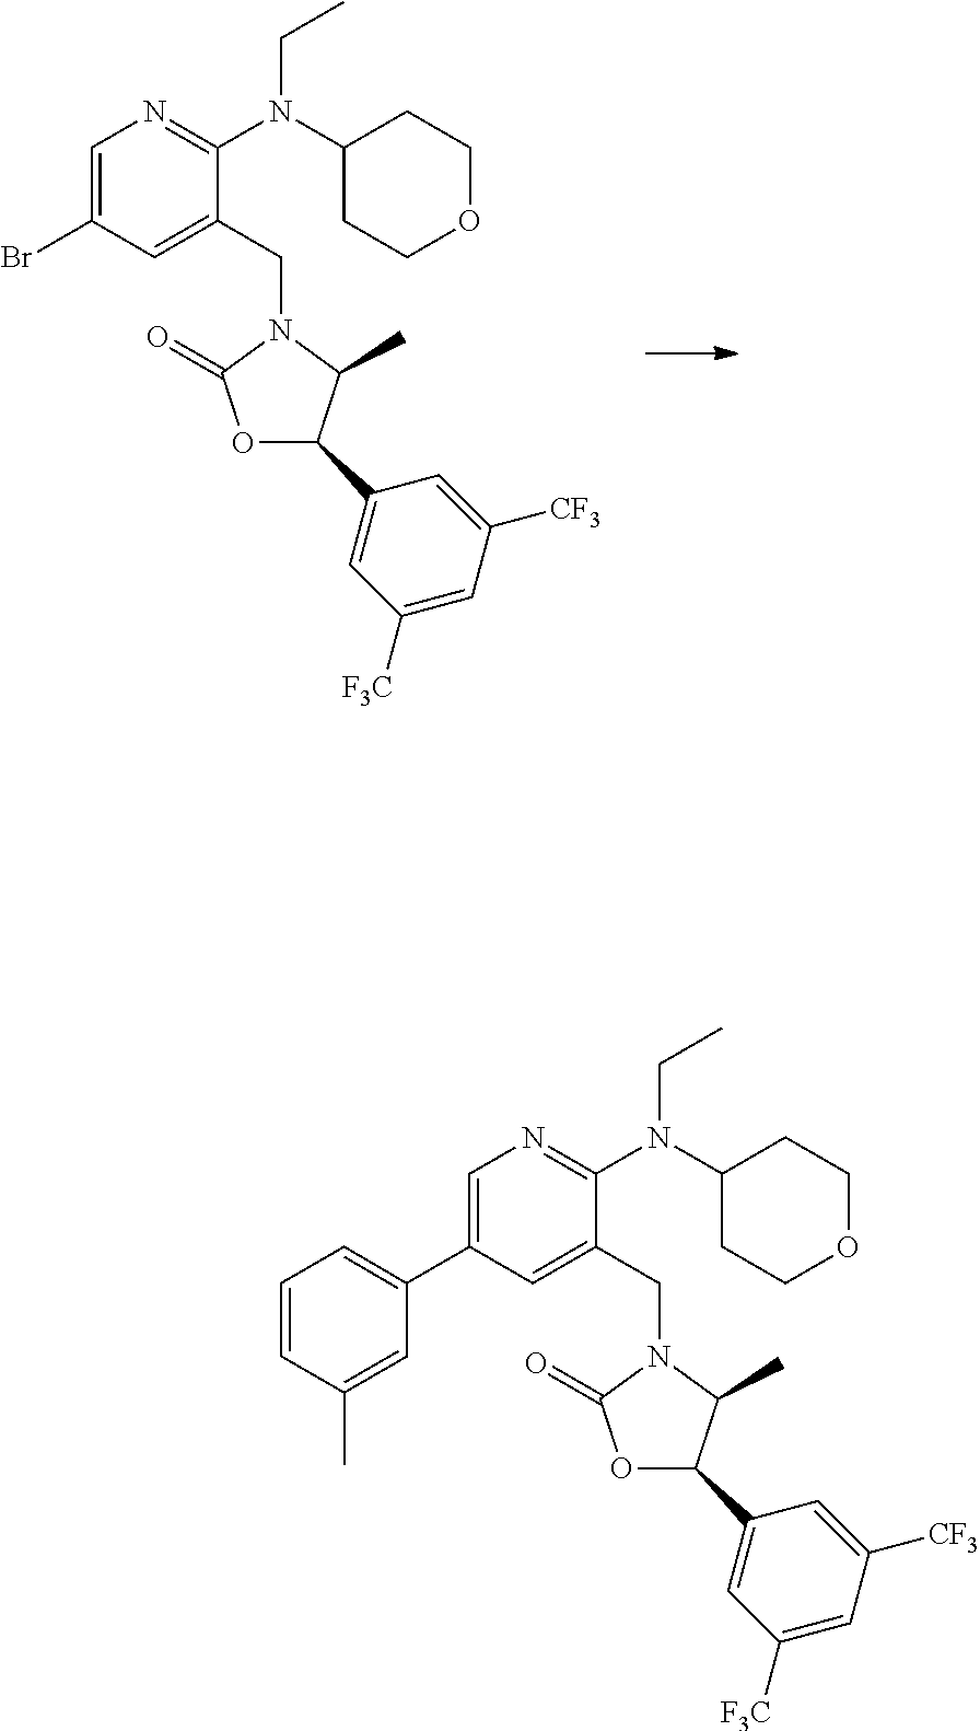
C1=C(Br)C=C(CN2C(=O)OC(C3=CC([F3C])=CC([CF3])=C3)C2C)C(N(C2CCOCC2)CC)=N1.C1=C(C2=CC=CC(C)=C2)C=C(CN2C(=O)OC(C3=CC([F3C])=CC([CF3])=C3)C2C)C(N(C2CCOCC2)CC)=N1
